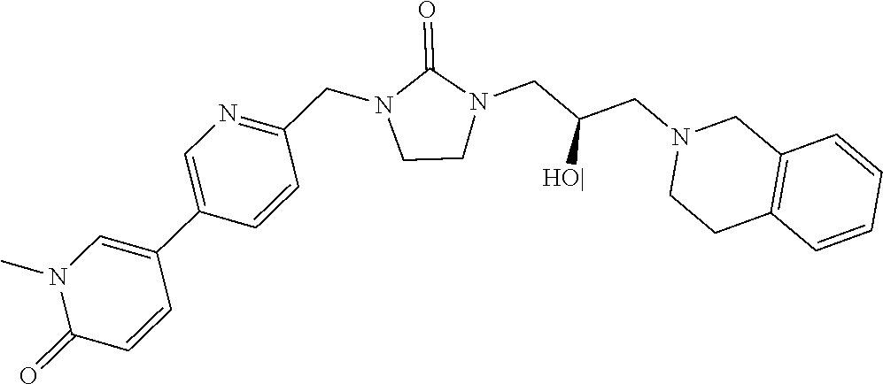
C1CN(CC(CN2CCC3=C(C2)C=CC=C3)[HO|])C(=O)N1CC1=NC=C(C2=CN(C)C(=O)C=C2)C=C1
